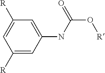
C1([R])=CC(NC(O[R])=O)=CC([R])=C1
